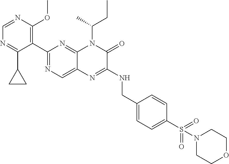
C1=NC(OC)=C(C2=NC=C3C(=N2)N(C(CC)C)C(=O)C(NCC2=CC=C(S(=O)(=O)N4CCOCC4)C=C2)=N3)C(C2CC2)=N1
